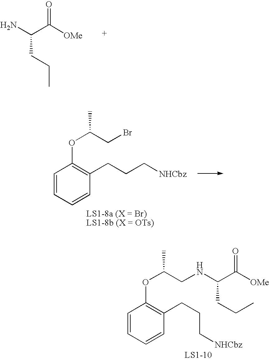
O=C([OMe])C(N)CCC.C1=CC=CC(CCC[NHCbz])=C1OC(CBr)C.C1=CC=CC(CCC[NHCbz])=C1OC(CNC(CCC)C(=O)[OMe])C
